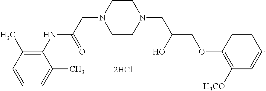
C1=CC(C)=C(NC(=O)CN2CCN(CC(O)COC3=C([H3CO])C=CC=C3)CC2)C(C)=C1
